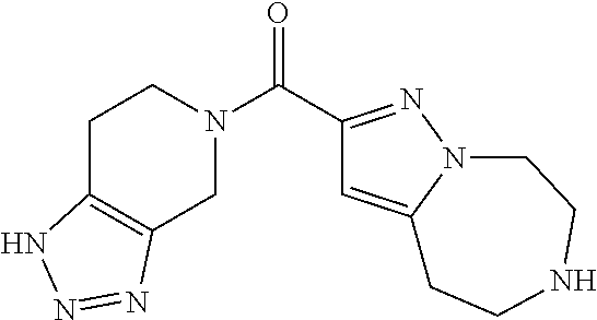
C1C2=C(CN(C(=O)C3=NN4C(=C3)CCNCC4)C1)N=NN2
